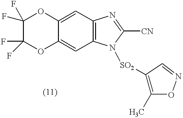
C12=CC3=C(C=C1OC(F)(F)C(F)(F)O2)N([SO2]C1=C(C)ON=C1)C([CN])=N3
